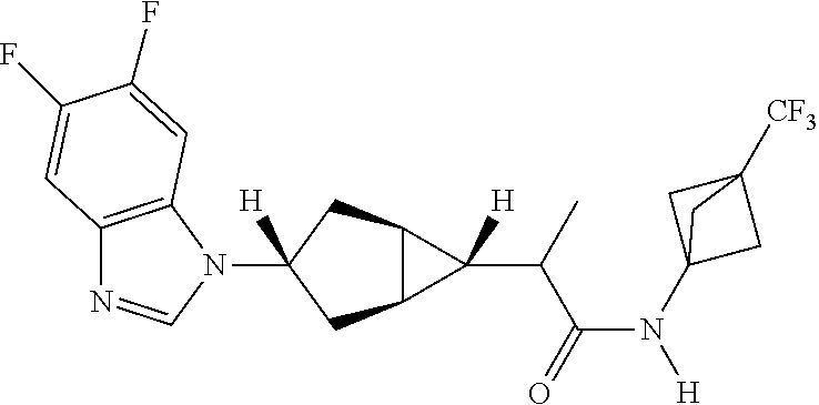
C12=C(N(C3([H])CC4C(C3)C4(C(C(N([H])C34CC([CF3])(C3)C4)=O)C)[H])C=N1)C=C(F)C(F)=C2
